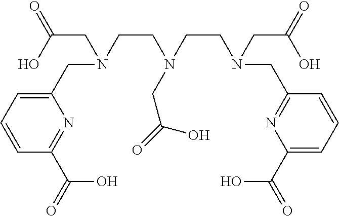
C1=CC(C(=O)O)=NC(CN(CCN(CCN(CC2=NC(C(=O)O)=CC=C2)CC(=O)O)CC(=O)O)CC(=O)O)=C1
